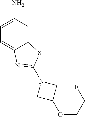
C12=CC(N)=CC=C1N=C(N1CC(OCCF)C1)S2
